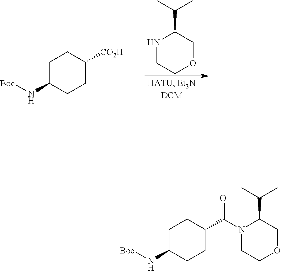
N1CCOCC1C(C)C.C1C(N[Boc])CCC([CO2H])C1.C1COCC(C(C)C)N1C(C1CCC(N[Boc])CC1)=O
